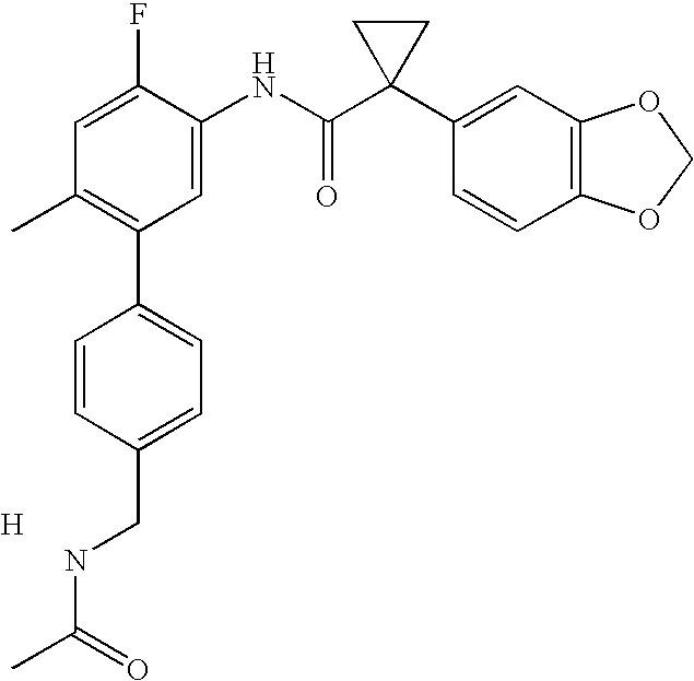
C1=C(F)C(NC(C2(C3=CC4=C(C=C3)OCO4)CC2)=O)=CC(C2=CC=C(CNC(C)=O)C=C2)=C1C.[H]
